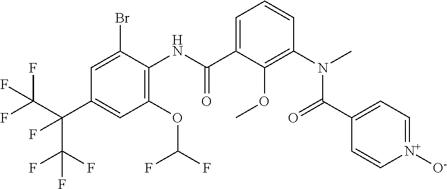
C1=C(Br)C(NC(C2=CC=CC(N(C)C(C3=CC=[N+]([O-])C=C3)=O)=C2OC)=O)=C(OC(F)F)C=C1C(C(F)(F)F)(C(F)(F)F)F
